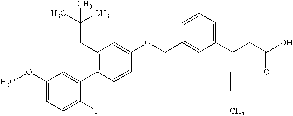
C1(OC)=CC=C(F)C(C2=C(CC(C)(C)C)C=C(OCC3=CC(C(CC(O)=O)C#CC)=CC=C3)C=C2)=C1
